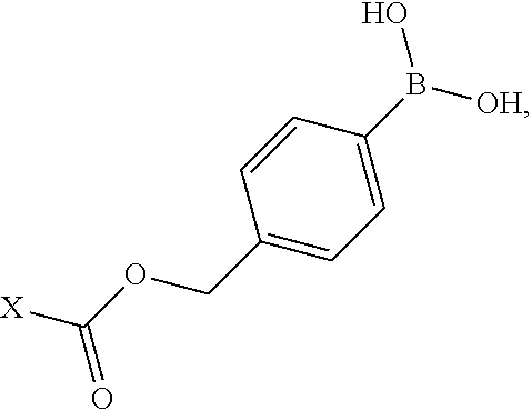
[X]C(OCC1=CC=C(B(O)[OH])C=C1)=O
